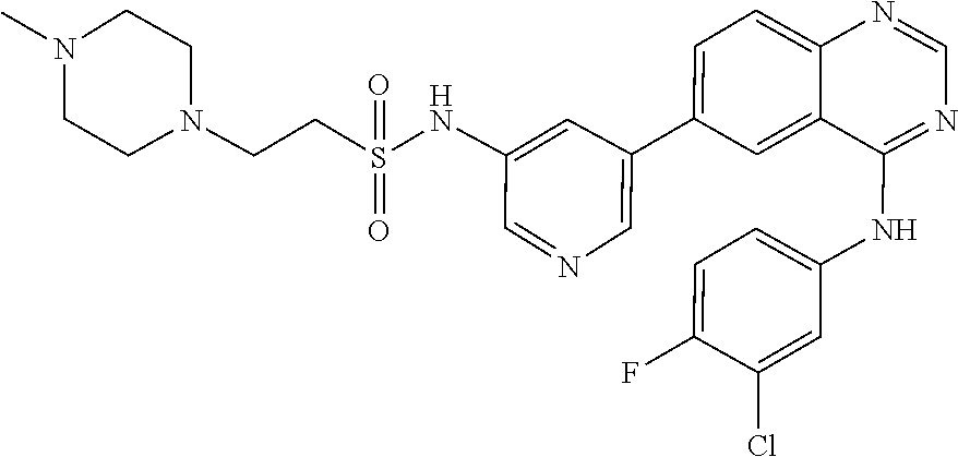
N1(C)CCN(CCS(NC2=CC(C3=CC=C4N=CN=C(NC5=CC=C(F)C(Cl)=C5)C4=C3)=CN=C2)(=O)=O)CC1
